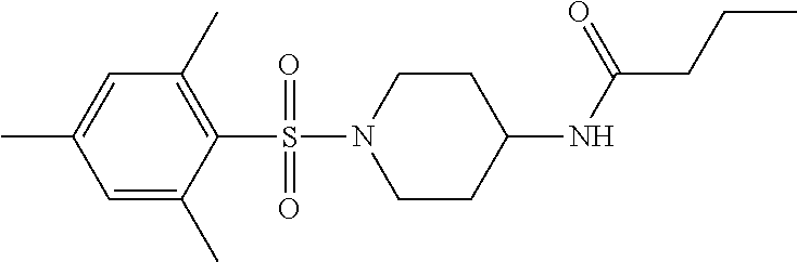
C1=C(C)C=C(C)C(S(N2CCC(NC(CCC)=O)CC2)(=O)=O)=C1C
